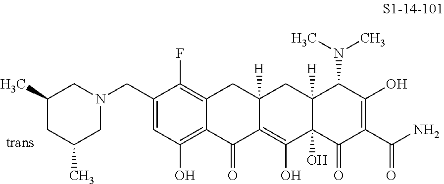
C1(CN2CC(C)CC(C)C2)=CC(O)=C2C(=C1F)CC1([H])C(=C(O)C3(O)C([H])(C1)C(N(C)C)C(O)=C(C(N)=O)C3=O)C2=O
